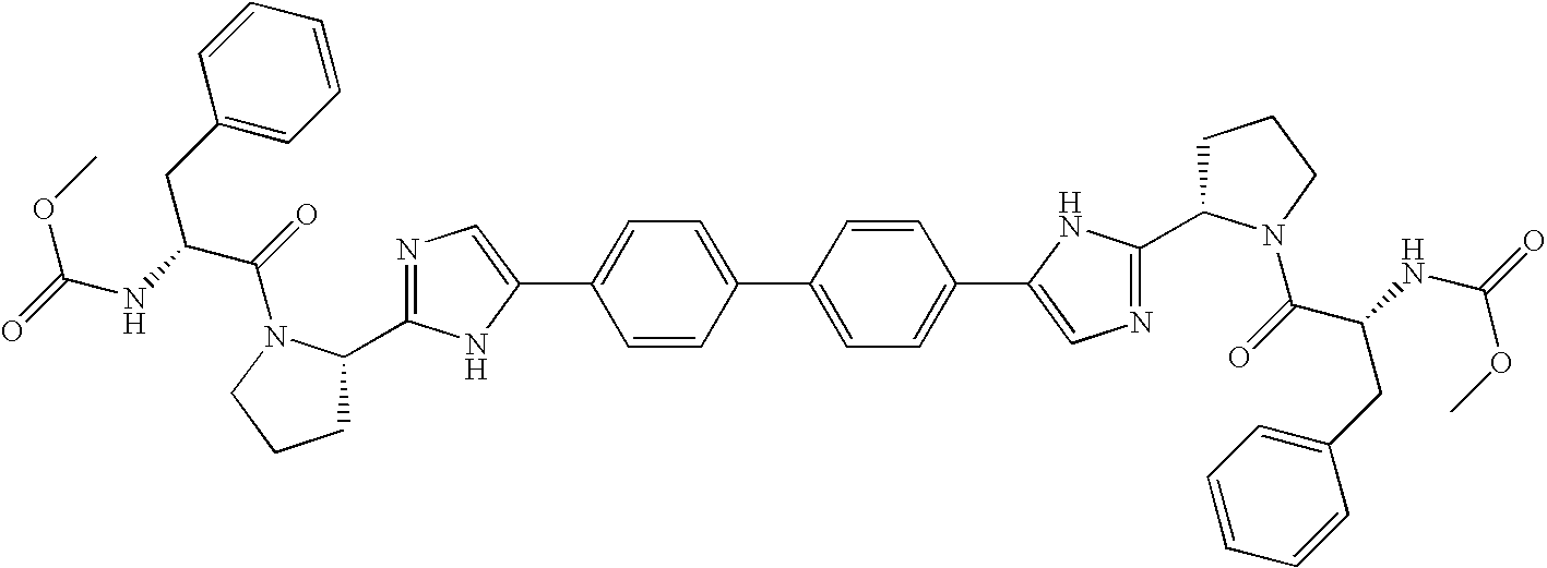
C1(C2=CN=C(C3CCCN3C(=O)C(NC(=O)OC)CC3=CC=CC=C3)N2)=CC=C(C2=CC=C(C3=CN=C(C4CCCN4C(=O)C(CC4=CC=CC=C4)NC(=O)OC)N3)C=C2)C=C1
